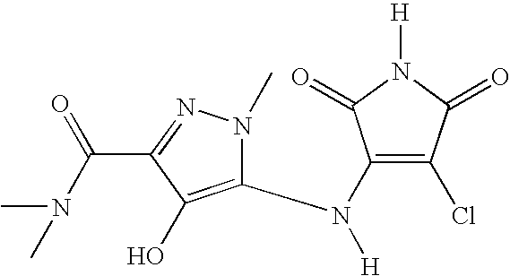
N(C1=C(Cl)C(=O)N([H])C1=O)([H])C1=C(O)C(C(N(C)C)=O)=NN1C
